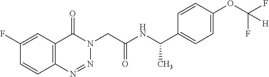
C1=C(F)C=CC2=C1C(=O)N(CC(NC(C1=CC=C(OC(F)(F)[H])C=C1)C)=O)N=N2
